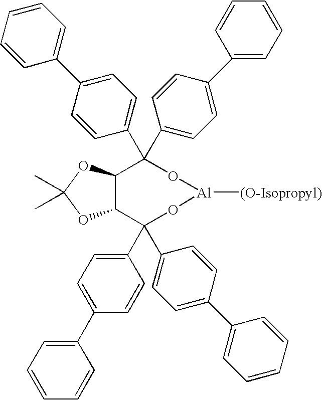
C12C(C(C3=CC=C(C4=CC=CC=C4)C=C3)(C3=CC=C(C4=CC=CC=C4)C=C3)O[Al]([(O-Isopropyl)])OC1(C1=CC=C(C3=CC=CC=C3)C=C1)C1=CC=C(C3=CC=CC=C3)C=C1)OC(C)(C)O2
